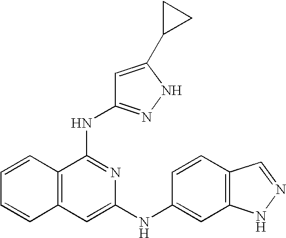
N(C1=NC(NC2=CC3=C(C=C2)C=NN3)=CC2=C1C=CC=C2)C1=NNC(C2CC2)=C1
